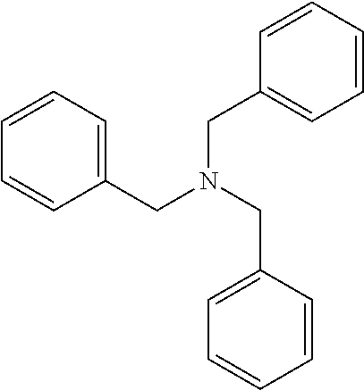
C(N(CC1=CC=CC=C1)CC1=CC=CC=C1)C1=CC=CC=C1
